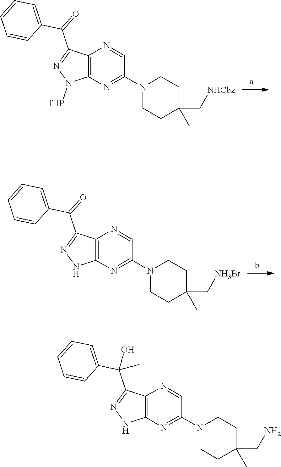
C12=C(N=C(N3CCC(C)(C[NHCbz])CC3)C=N1)N([THP])N=C2C(=O)C1=CC=CC=C1.C12=C(N=C(N3CCC(C)(C[NH3Br])CC3)C=N1)NN=C2C(=O)C1=CC=CC=C1.C12=C(N=C(N3CCC(C)(CN)CC3)C=N1)NN=C2C(O)(C1=CC=CC=C1)C
